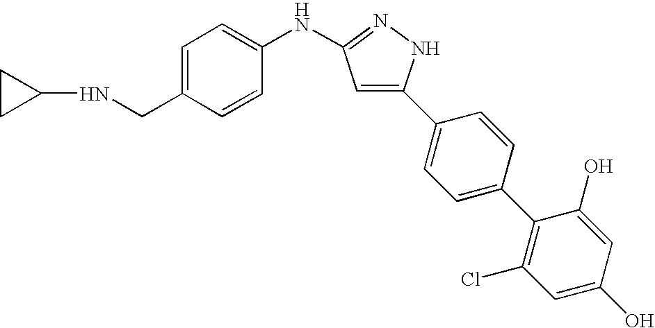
C1=C(CNC2CC2)C=CC(NC2=NNC(C3=CC=C(C4=C(Cl)C=C(O)C=C4O)C=C3)=C2)=C1
